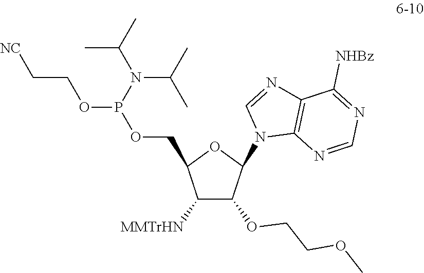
C1([MMTrHN])C(OCCOC)C(N2C3=C(N=C2)C([NHBz])=NC=N3)OC1COP(OCC[NC])N(C(C)C)C(C)C
